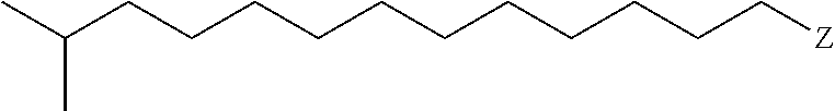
C(CCCCC[Z])CCCCCC(C)C
